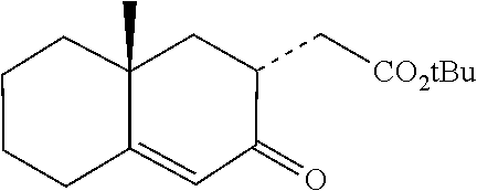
C1(=O)C=C2C(C)(CCCC2)CC1C[CO2tBu]
